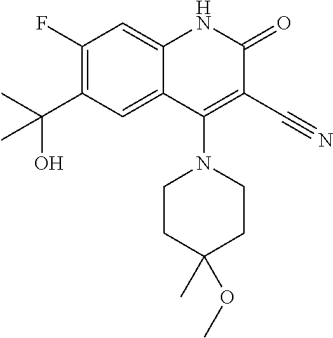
C1(F)=C(C(C)(O)C)C=C2C(=C1)NC(=O)C(C#N)=C2N1CCC(C)(OC)CC1
